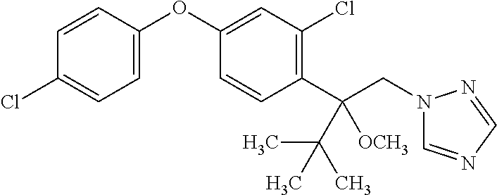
C1=C(OC2=CC(Cl)=C(C(CN3C=NC=N3)([OCH3])C(C)(C)C)C=C2)C=CC(Cl)=C1
